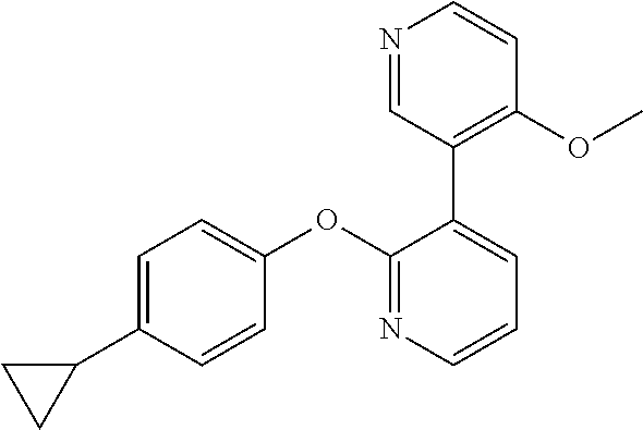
C1=C(C2CC2)C=CC(OC2=NC=CC=C2C2=C(OC)C=CN=C2)=C1
